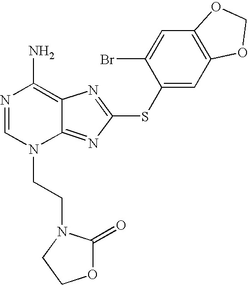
N1=CN(CCN2C(=O)OCC2)C2=NC(SC3=CC4=C(C=C3Br)OCO4)=NC2=C1N
